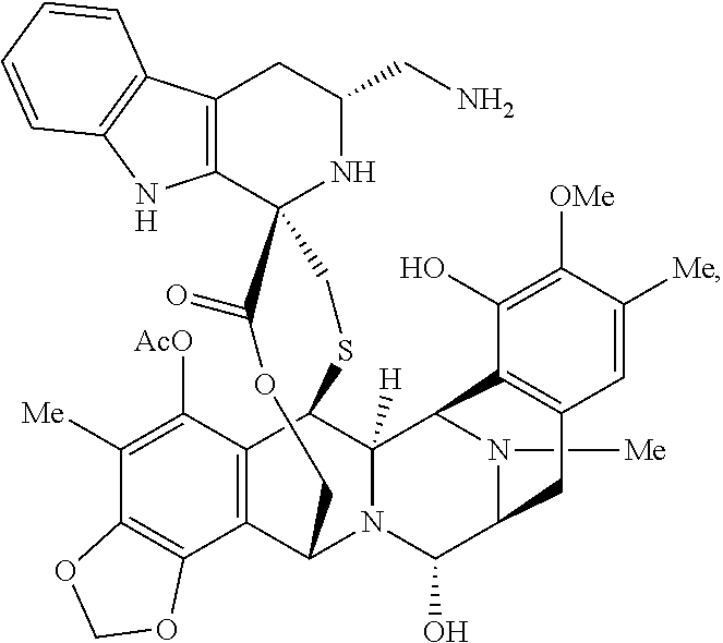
C12=C(CC(CN)NC13CSC1C4=C(C5=C(C([Me])=C4[AcO])OCO5)C(N4C1([H])C1N([Me])C(C4O)CC4=C1C(O)=C([OMe])C([Me])=C4)COC3=O)C1=C(N2)C=CC=C1
